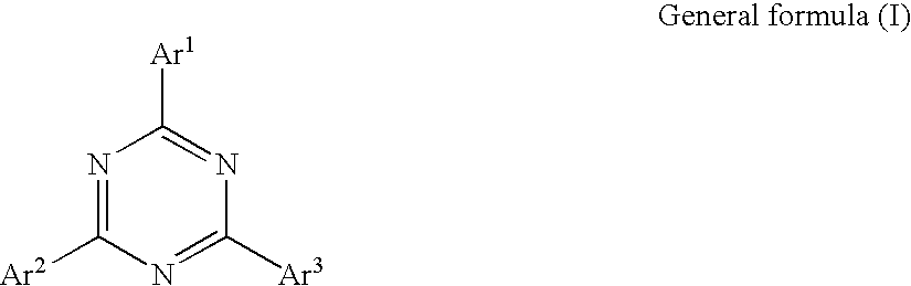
N1=C([Ar2])N=C([Ar3])N=C1[Ar1]
